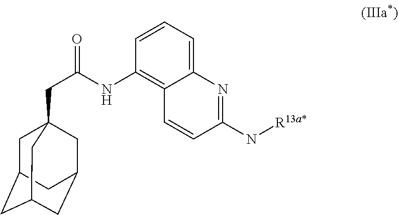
C1C2CC3CC(CC1(CC(NC1=C4C(=CC=C1)N=C(N[R13a*])C=C4)=O)C3)C2
